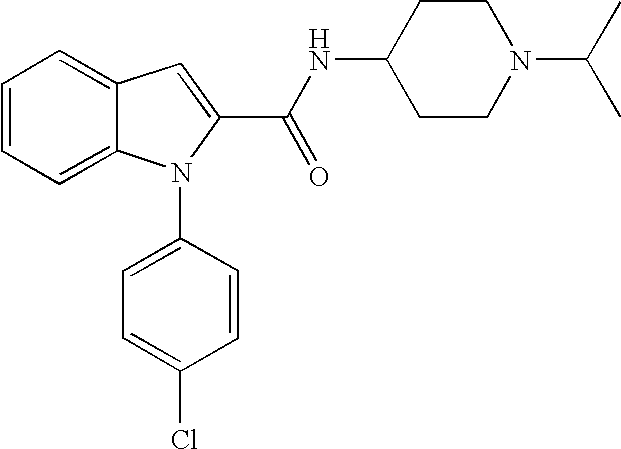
C1=CC=C2C(=C1)C=C(C(NC1CCN(C(C)C)CC1)=O)N2C1=CC=C(Cl)C=C1
